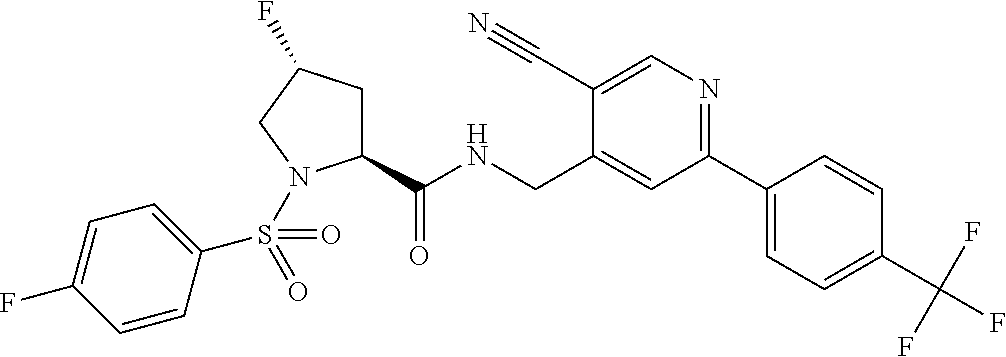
C1(C(NCC2=CC(C3=CC=C(C(F)(F)F)C=C3)=NC=C2C#N)=O)CC(F)CN1S(C1=CC=C(F)C=C1)(=O)=O
